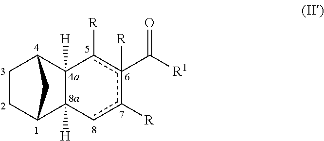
C1CC2C3([H])C([H])(C1C2)c([R])c(C(=O)[R1])([R])c([R])c3
